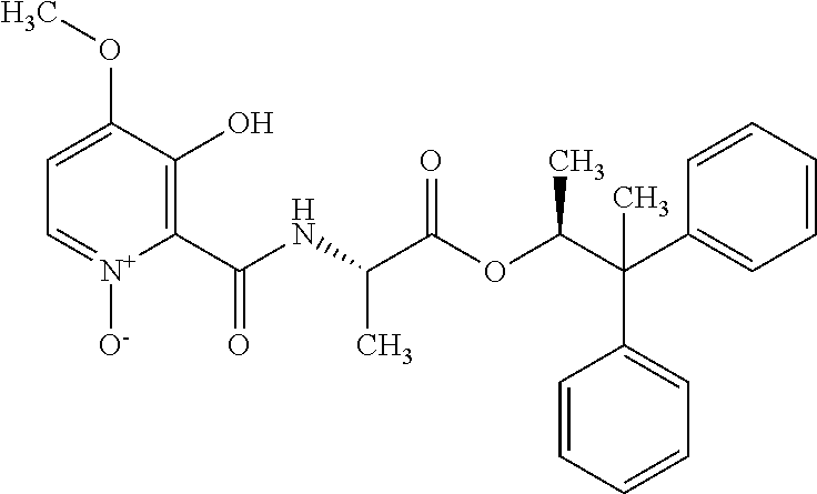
C1=C(OC)C(O)=C(C(NC(C(OC(C(C2=CC=CC=C2)(C2=CC=CC=C2)C)C)=O)C)=O)[N+]([O-])=C1
